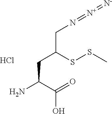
C(C(=O)O)(CC(CN=[N+]=[N-])SSC)N.Cl
